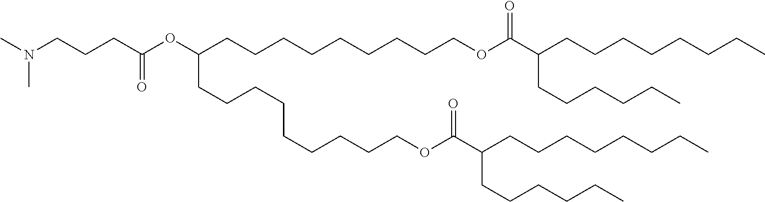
CN(CCCC(OC(CCCCCCCCCOC(C(CCCCCCCC)CCCCCC)=O)CCCCCCCCCOC(C(CCCCCCCC)CCCCCC)=O)=O)C
